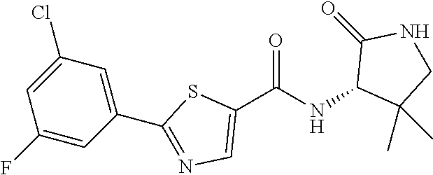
C1(C(NC2C(C)(C)CNC2=O)=O)=CN=C(C2=CC(Cl)=CC(F)=C2)S1
